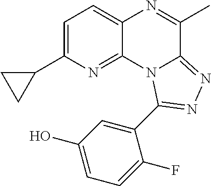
C1=C(C2CC2)N=C2C(=C1)N=C(C)C1=NN=C(C3=CC(O)=CC=C3F)N21
